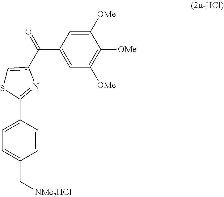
C1([OMe])=CC(C(C2=CSC(C3=CC=C(C[NMe2HCl])C=C3)=N2)=O)=CC([OMe])=C1[OMe]
